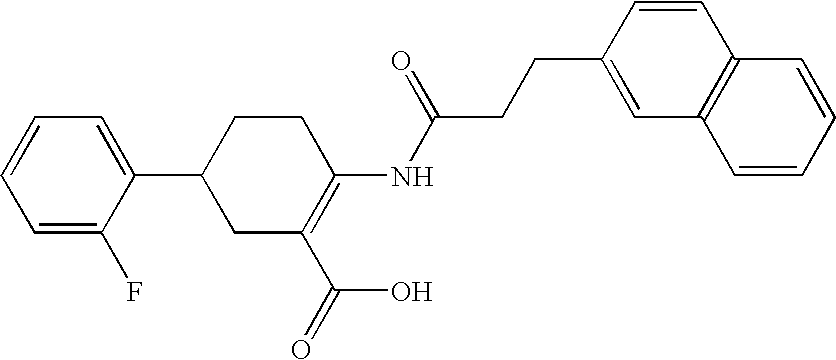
C1=C(F)C(C2CC(C(=O)O)=C(NC(CCC3=CC4=C(C=C3)C=CC=C4)=O)CC2)=CC=C1
